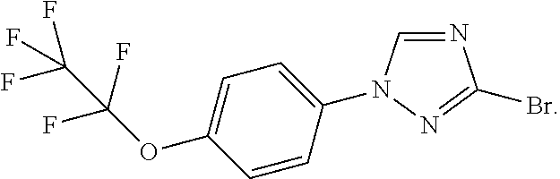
C1=CC(N2C=NC(Br)=N2)=CC=C1OC(F)(F)C(F)(F)F
